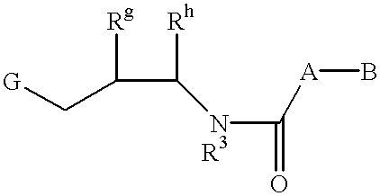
C(C([Rh])[NR3]C(=O)[A]B)([Rg])C[G]
